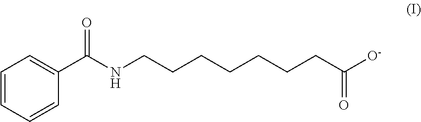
C1=CC=CC(C(NCCCCCCCC([O-])=O)=O)=C1
